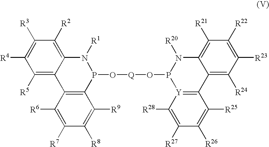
C1([R5])=C2C(=C([R2])C([R3])=C1[R4])N([R1])P(O[Q]OP1[Y]3=C(C4=C([R24])C([R23])=C([R22])C([R21])=C4N1[R20])C([R25])=C([R26])C([R27])=C3[R28])C1=C2C([R6])=C([R7])C([R8])=C1[R9]
